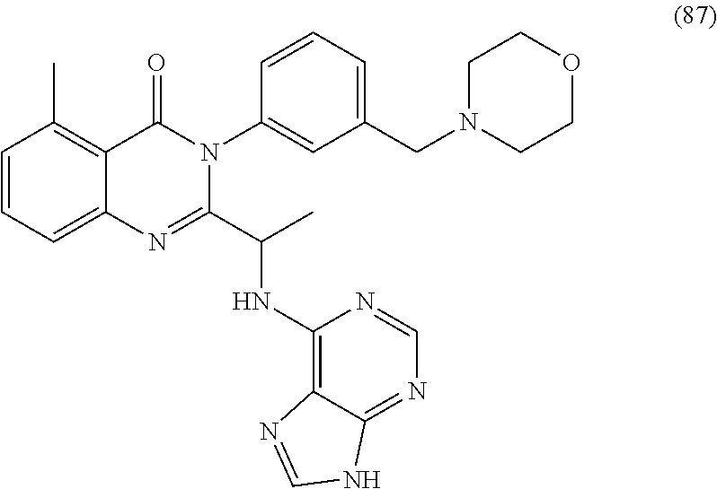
C1=CC=C2C(=C1C)C(=O)N(C1=CC(CN3CCOCC3)=CC=C1)C(C(C)NC1=C3C(=NC=N1)NC=N3)=N2
